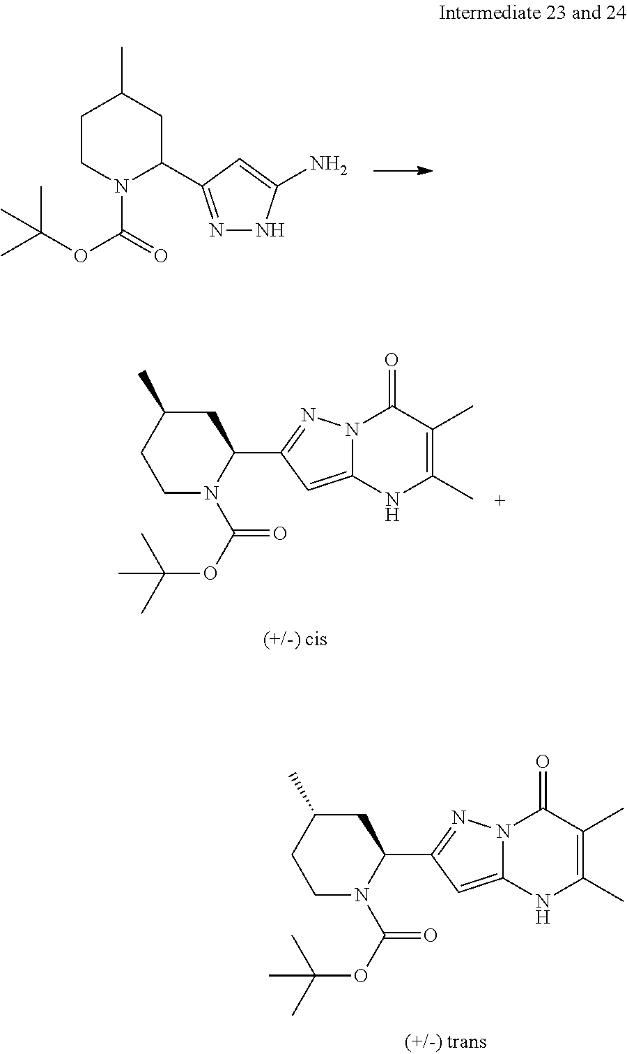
N12C(=CC(C3CC(C)CCN3C(OC(C)(C)C)=O)=N1)NC(C)=C(C)C2=O.C1CN(C(=O)OC(C)(C)C)C(C2=NNC(N)=C2)CC1C.N12C(=CC(C3CC(C)CCN3C(OC(C)(C)C)=O)=N1)NC(C)=C(C)C2=O
